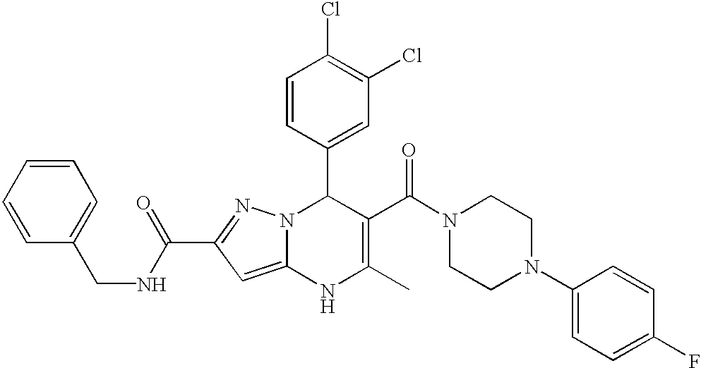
C1=CC(C2N3C(=CC(C(=O)NCC4=CC=CC=C4)=N3)NC(C)=C2C(N2CCN(C3=CC=C(F)C=C3)CC2)=O)=CC(Cl)=C1Cl
